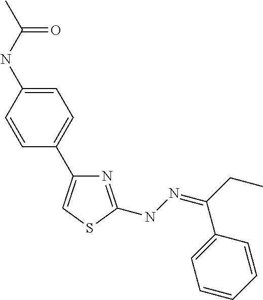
N1=C(NN=C(CC)C2=CC=CC=C2)SC=C1C1=CC=C(NC(=O)C)C=C1
